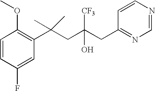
C1(F)=CC(C(CC(CC2=NC=NC=C2)([CF3])O)(C)C)=C(OC)C=C1
